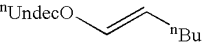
[nUndecO]C=C[nBu]
